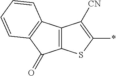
C12=C(SC(*)=C1[CN])C(=O)C1=C2C=CC=C1
